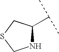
N1C(C(C)C)CSC1
